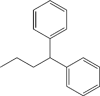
C1=C(C(C2=CC=CC=C2)CCC)C=CC=C1
